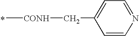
C[CONH]CC1=CC=NC=C1.*
